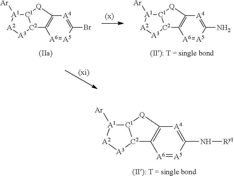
[A6]1=[A5]C(N)=[A4]C2=C1[C2]1[C1]([A1]([Ar])[A2][A3]1)[Q]2.[A6]1=[A5]C(Br)=[A4]C2=C1[C2]1[C1]([A1]([Ar])[A2][A3]1)[Q]2.[A6]1=[A5]C(N[Ry1])=[A4]C2=C1[C2]1[C1]([A1]([Ar])[A2][A3]1)[Q]2
